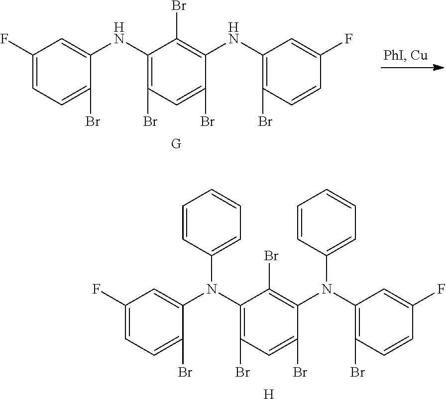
C1(F)=CC=C(Br)C(NC2=C(Br)C=C(Br)C(NC3=C(Br)C=CC(F)=C3)=C2Br)=C1.C1(F)=CC=C(Br)C(N(C2=C(Br)C=C(Br)C(N(C3=C(Br)C=CC(F)=C3)C3=CC=CC=C3)=C2Br)C2=CC=CC=C2)=C1.[H]
